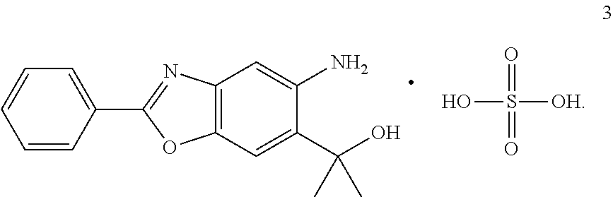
C1=CC=CC(C2=NC3=C(O2)C=C(C(O)(C)C)C(N)=C3)=C1.OS([OH])(=O)=O
